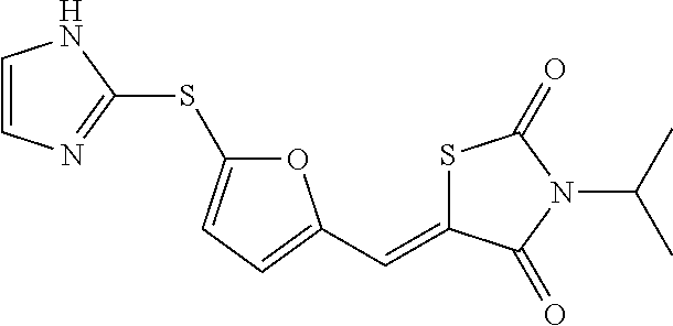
C1=CNC(SC2=CC=C(C=C3SC(=O)N(C(C)C)C3=O)O2)=N1
